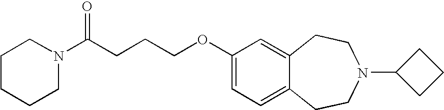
C1CCCN(C(CCCOC2=CC=C3C(=C2)CCN(C2CCC2)CC3)=O)C1
